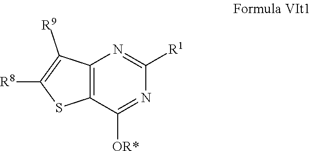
C12=C(C([OR*])=NC([R1])=N1)SC([R8])=C2[R9]
